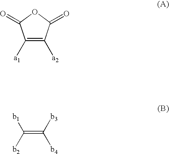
C1([a1])=C([a2])C(=O)OC1=O.C(=C([b3])[b4])([b2])[b1]
